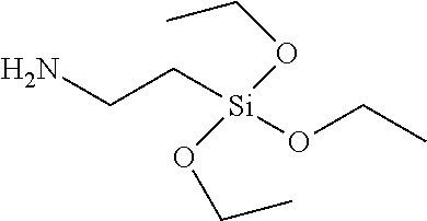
NCC[Si](OCC)(OCC)OCC
